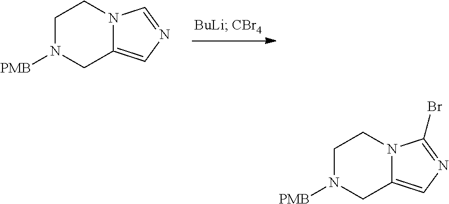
C1N([PMB])CC2=CN=CN2C1.C1N([PMB])CC2=CN=C(Br)N2C1
